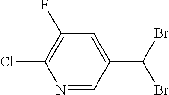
N1=CC(C(Br)Br)=CC(F)=C1Cl
